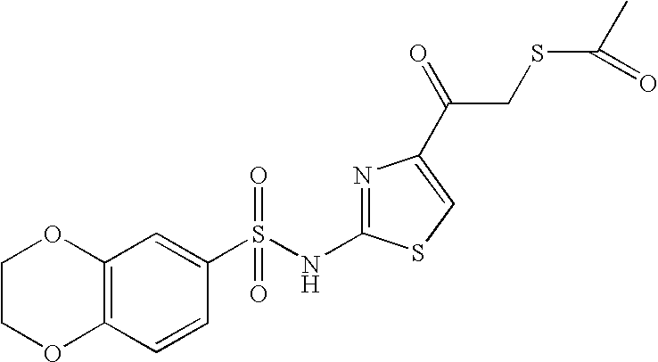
C12=C(C=CC(S(NC3=NC(C(CSC(C)=O)=O)=CS3)(=O)=O)=C1)OCCO2
